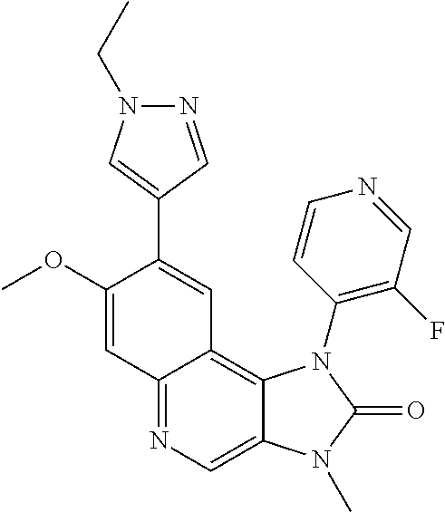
C12=NC=C3C(=C1C=C(C1=CN(CC)N=C1)C(OC)=C2)N(C1=C(F)C=NC=C1)C(=O)N3C
